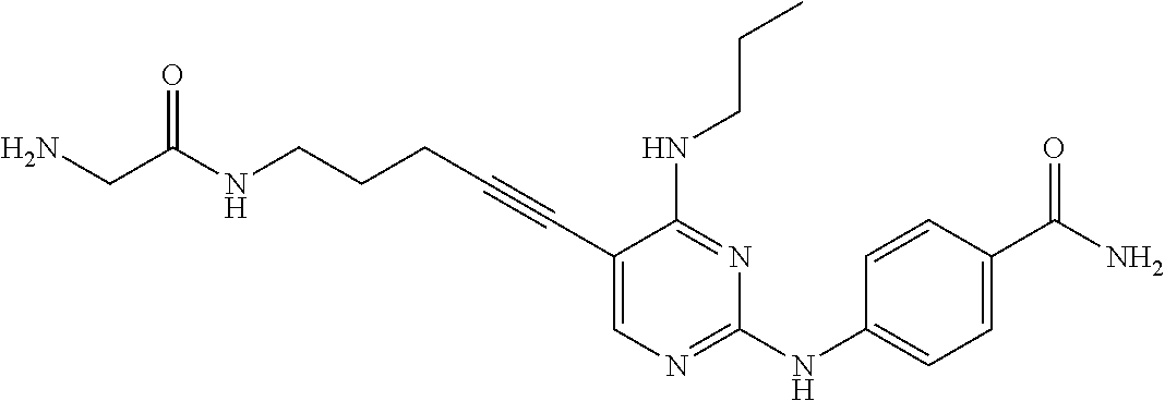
C1(C#CCCCNC(=O)CN)=CN=C(NC2=CC=C(C(N)=O)C=C2)N=C1NCCC
